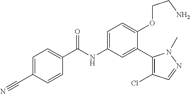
C(=O)(NC1=CC=C(OCCN)C(C2=C(Cl)C=NN2C)=C1)C1=CC=C(C#N)C=C1
